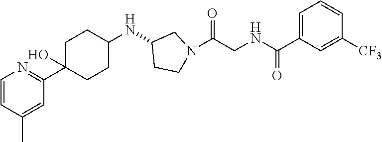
C1=CN=C(C2(O)CCC(NC3CCN(C(CNC(C4=CC=CC([CF3])=C4)=O)=O)C3)CC2)C=C1C
